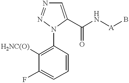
C1=C(C(N[A]B)=O)N(C2=C([H2NC(O)])C(F)=CC=C2)N=N1
